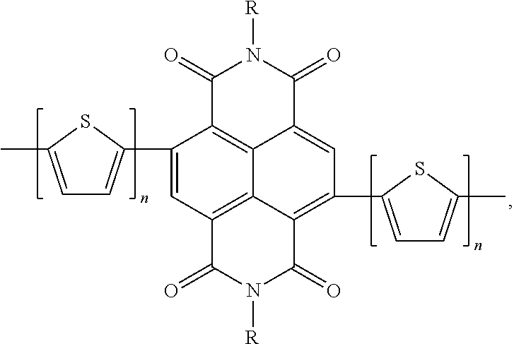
C1(C2=CC=C(C)S2)=CC2=C3C4=C1C(=O)N([R])C(=O)C4=CC(C1=CC=C(C)S1)=C3C(=O)N([R])C2=O
